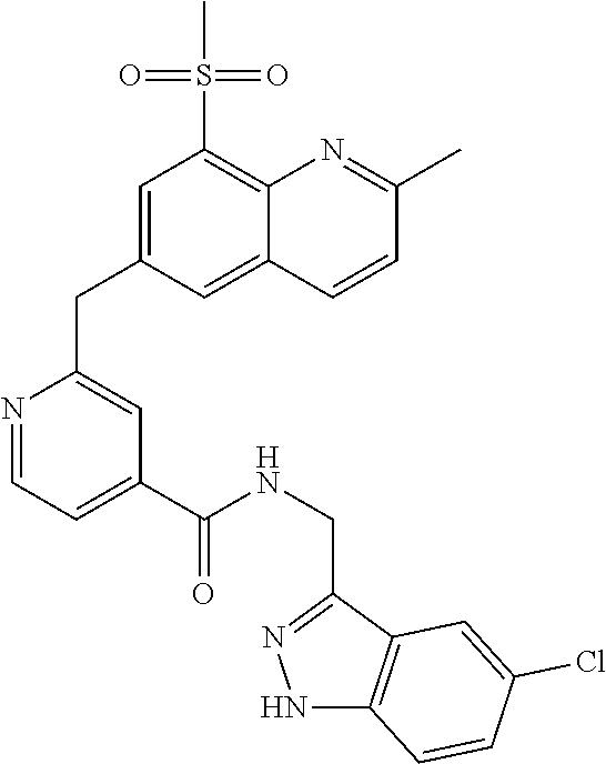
C1=C(CC2=CC(C(NCC3=NNC4=C3C=C(Cl)C=C4)=O)=CC=N2)C=C2C(=C1S(=O)(=O)C)N=C(C)C=C2
